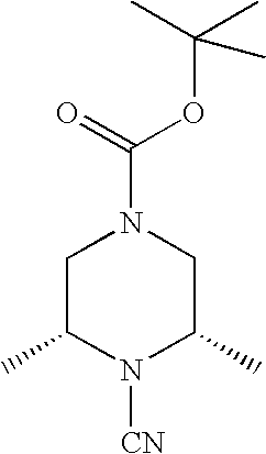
C1C(C)N([CN])C(C)CN1C(=O)OC(C)(C)C
